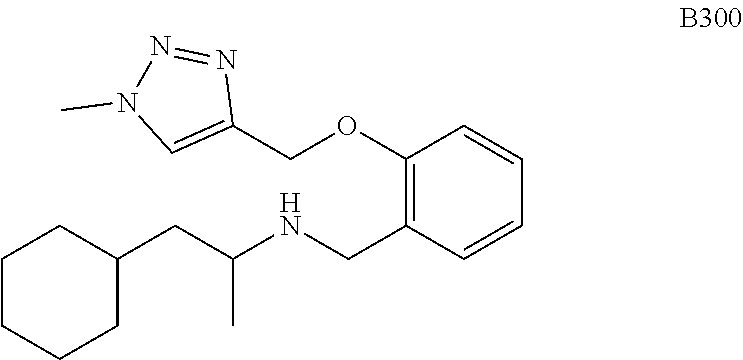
CN1C=C(COC2=C(CNC(CC3CCCCC3)C)C=CC=C2)N=N1
